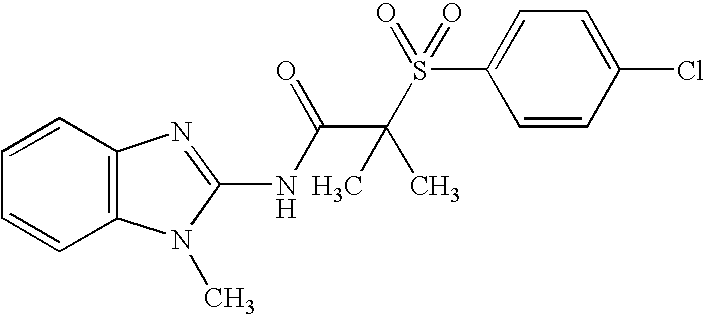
C1=CC2=C(C=C1)N(C)C(NC(=O)C(S(C1=CC=C(Cl)C=C1)(=O)=O)(C)C)=N2
